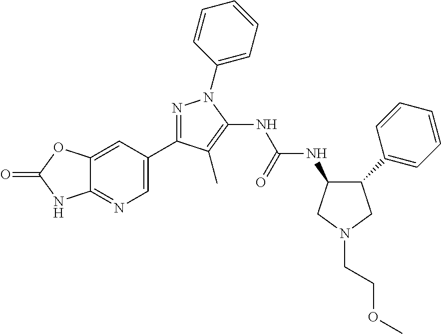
N1=C(C2=CN=C3C(=C2)OC(=O)N3)C(C)=C(NC(NC2C(C3=CC=CC=C3)CN(CCOC)C2)=O)N1C1=CC=CC=C1
